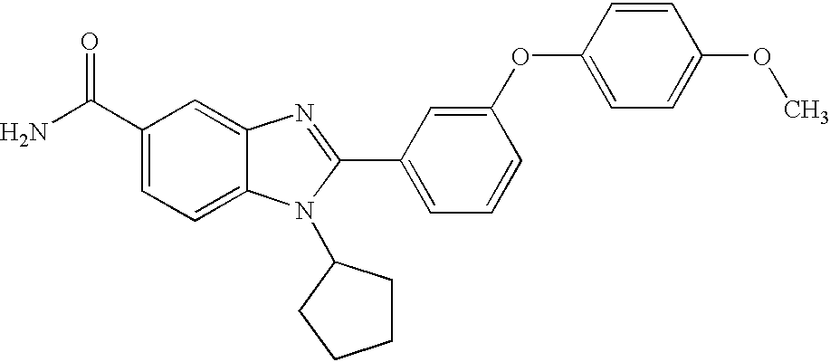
NC(C1=CC=C2C(=C1)N=C(C1=CC=CC(OC3=CC=C(OC)C=C3)=C1)N2C1CCCC1)=O
